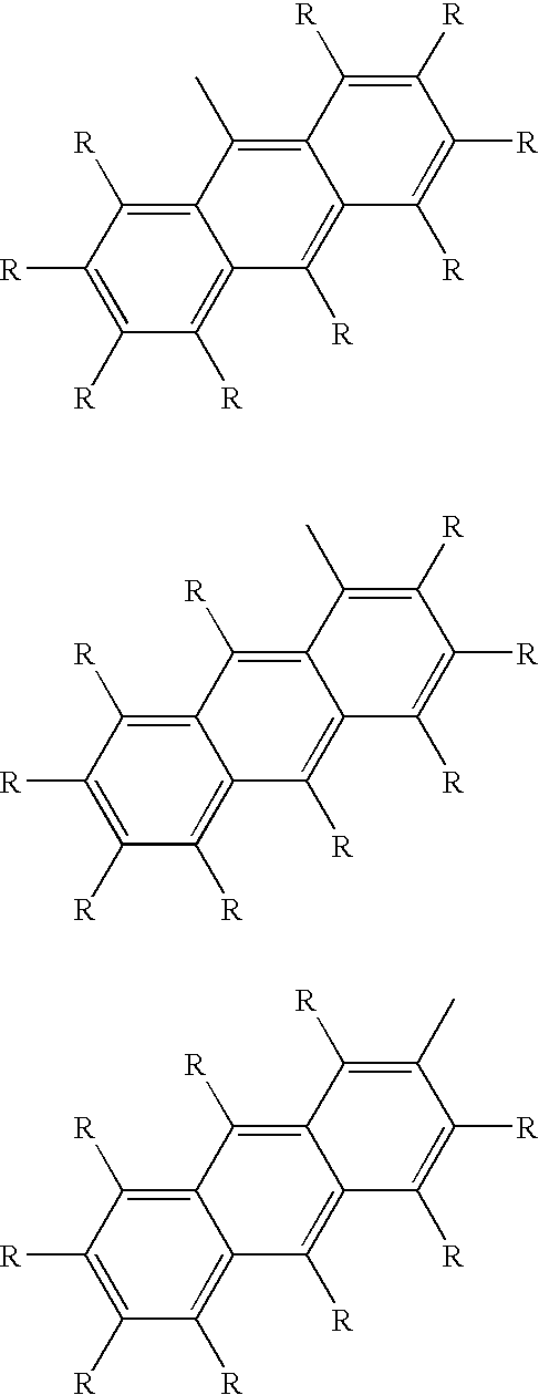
C1([R])=C([R])C([R])=C2C(=C1[R])C([R])=C1C(=C2C)C([R])=C([R])C([R])=C1[R].C1([R])=C([R])C([R])=C2C(=C1[R])C([R])=C1C(=C2[R])C(C)=C([R])C([R])=C1[R].C1([R])=C([R])C([R])=C2C(=C1[R])C([R])=C1C(=C2[R])C([R])=C(C)C([R])=C1[R]
